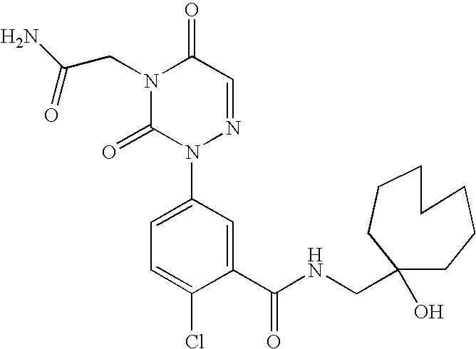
C1(C(NCC2(O)CCCCCCC2)=O)=CC(N2N=CC(=O)N(CC(=O)N)C2=O)=CC=C1Cl
